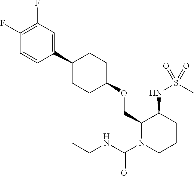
C1(COC2CCC(C3=CC(F)=C(F)C=C3)CC2)N(C(NCC)=O)CCCC1NS(C)(=O)=O
